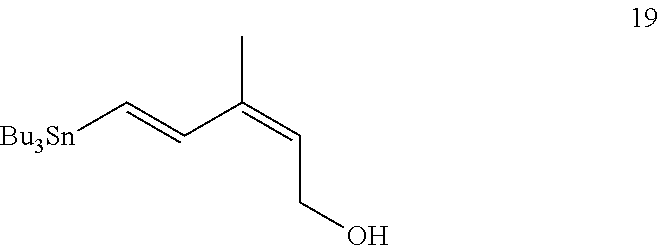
[Bu3Sn]C=CC(=CCO)C
